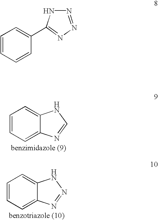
C1=CC=CC(C2=NN=NN2)=C1.C1=CC=C2C(=C1)NC=N2.C1=CC=C2C(=C1)NN=N2
